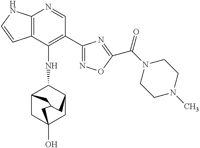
C12=C(C(NC3C4CC5(O)CC3CC(C4)C5)=C(C3=NOC(C(=O)N4CCN(C)CC4)=N3)C=N1)C=CN2
